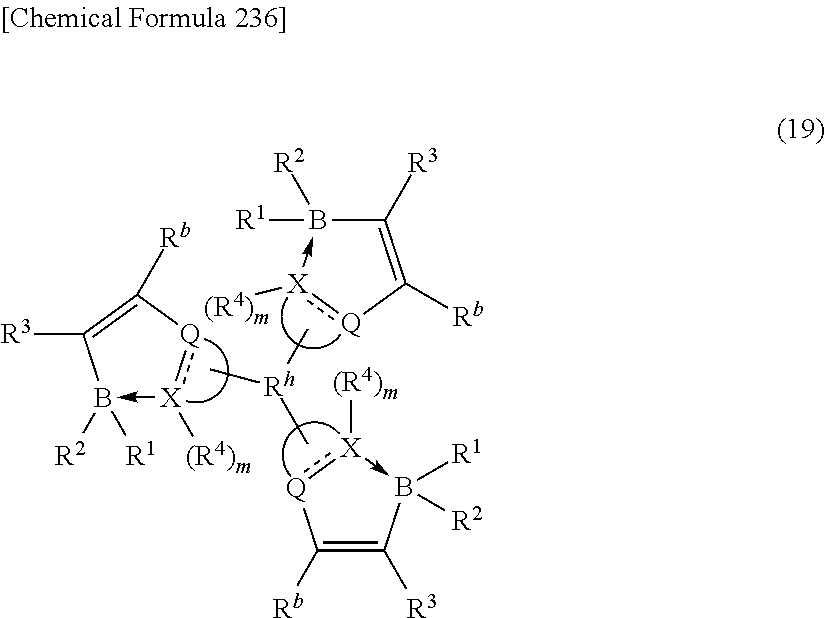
C1([Rb])=C([R3])B([R2])([R1])-[X]([(R4)m]):[Q]1.C[Rh](C)C.C1([R3])=C([Rb])[Q]:[X]([(R4)m])->B1([R2])[R1].B1([R1])([R2])-[X]([(R4)m]):[Q]C([Rb])=C1[R3]
